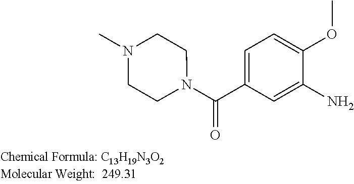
N1(C(C2=CC=C(OC)C(N)=C2)=O)CCN(C)CC1
